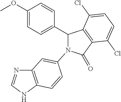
C1(OC)=CC=C(C2C3=C(C(=O)N2C2=CC4=C(NC=N4)C=C2)C(Cl)=CC=C3Cl)C=C1
